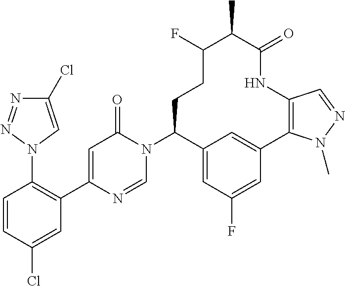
C1=CC(Cl)=CC(C2=CC(=O)N(C3C4=CC(F)=CC(=C4)C4=C(NC(=O)C(C)C(F)CC3)C=NN4C)C=N2)=C1N1C=C(Cl)N=N1
